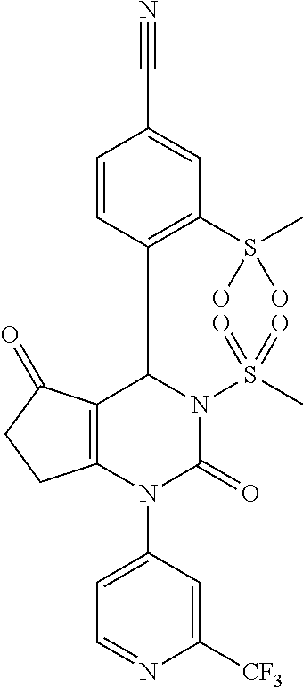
C12=C(N(C3=CC=NC([CF3])=C3)C(=O)N(S(C)(=O)=O)C1C1=C(S(C)(O)O)C=C(C#N)C=C1)CCC2=O
